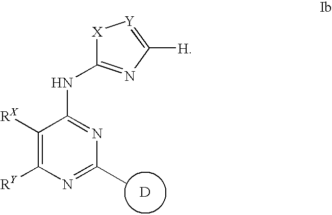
[D].C1([RX])=C([RY])N=C(C)N=C1NC1=NC([H])=[Y][X]1
